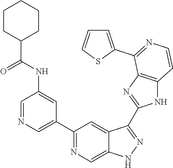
C1=NC=C(C2=NC=C3C(=C2)C(C2=NC4=C(N2)C=CN=C4C2=CC=CS2)=NN3)C=C1NC(C1CCCCC1)=O
